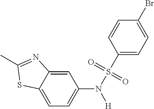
C1=C2C(=CC(N(S(=O)(=O)C3=CC=C(Br)C=C3)[H])=C1)N=C(C)S2
